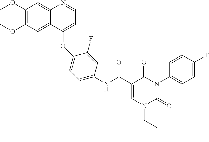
C1(OC)=C(OC)C=C2C(=C1)N=CC=C2OC1=CC=C(NC(C2=CN(CCC)C(=O)N(C3=CC=C(F)C=C3)C2=O)=O)C=C1F
